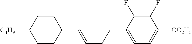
C1CC([C4H9])CCC1C=CCCC1=CC=C([OC2H5])C(F)=C1F
